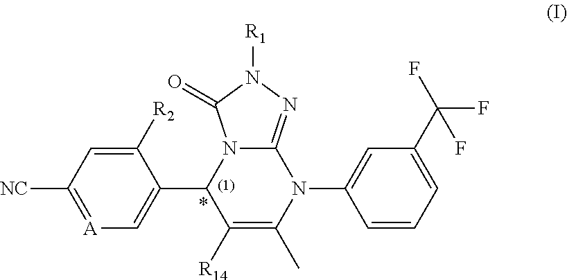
C1([R2])=CC([NC])=[A]C=C1C1C([R14])=C(C)N(C2=CC(C(F)(F)F)=CC=C2)C2=NN([R1])C(=O)N12
